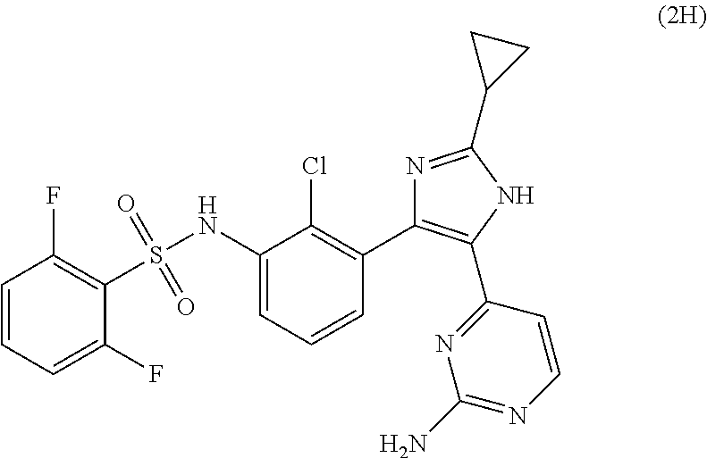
C1=CC=C(F)C(S(NC2=CC=CC(C3=C(C4=NC(N)=NC=C4)NC(C4CC4)=N3)=C2Cl)(=O)=O)=C1F
